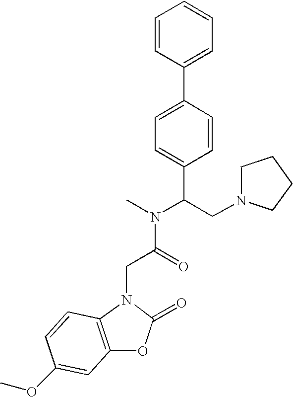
C1=CC(C2=CC=C(C(N(C)C(=O)CN3C4=C(OC3=O)C=C(OC)C=C4)CN3CCCC3)C=C2)=CC=C1
